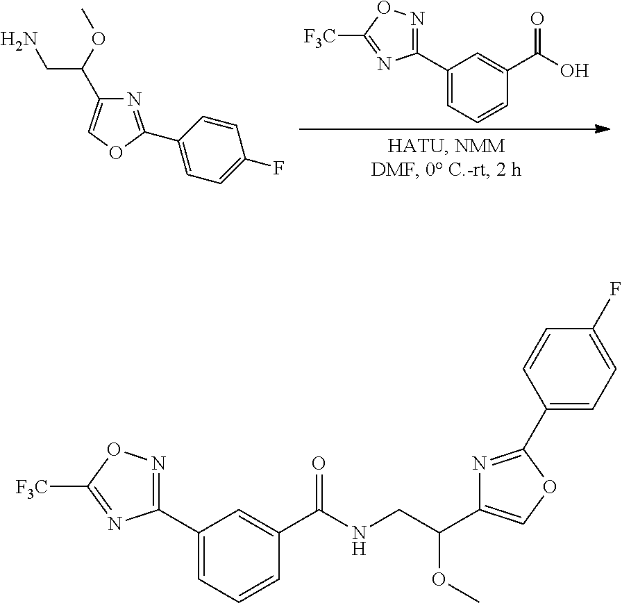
C1(C2=NOC([F3C])=N2)=CC=CC(C(O)=O)=C1.N1=C(C2=CC=C(F)C=C2)OC=C1C(CN)OC.C1(C2=NOC([F3C])=N2)=CC=CC(C(NCC(C2=COC(C3=CC=C(F)C=C3)=N2)OC)=O)=C1
